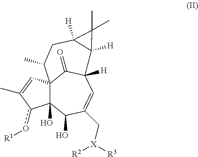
C12(O)C3(C=C(C)c1o[R1])C(=O)C([H])(C=C(C[X]([R3])[R2])C2O)C1([H])C([H])(CC3C)C1(C)C
